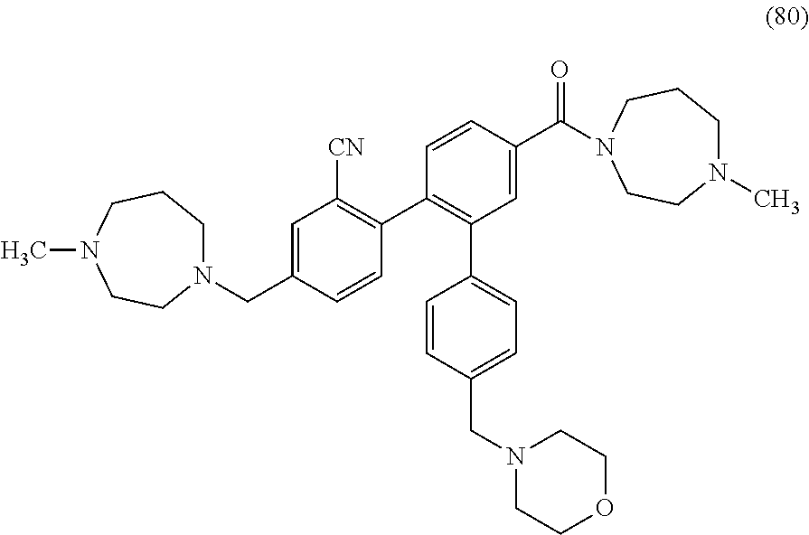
C1=C(C(=O)N2CCCN(C)CC2)C=CC(C2=C([CN])C=C(CN3CCCN(C)CC3)C=C2)=C1C1=CC=C(CN2CCOCC2)C=C1
